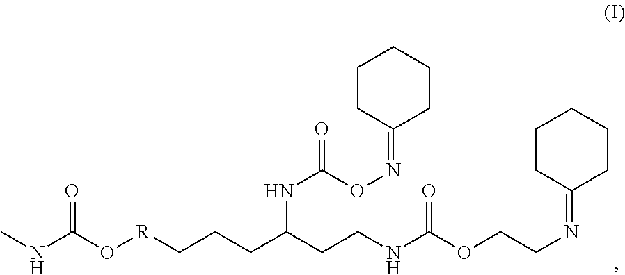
CNC(O[R]CCCC(CCNC(OCCN=C1CCCCC1)=O)NC(ON=C1CCCCC1)=O)=O
